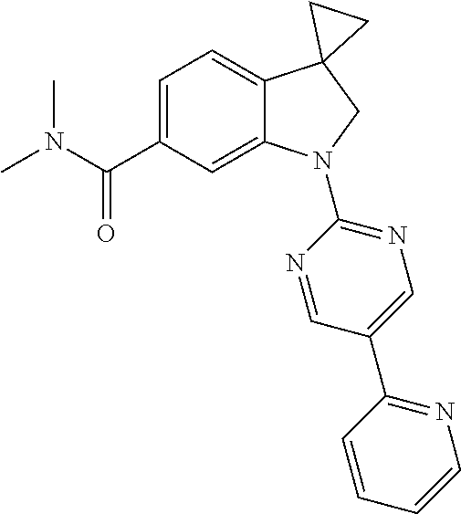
CN(C(C1=CC=C2C(=C1)N(C1=NC=C(C3=NC=CC=C3)C=N1)CC21CC1)=O)C
